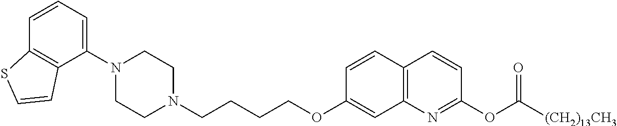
C1=CC2=C(C(N3CCN(CCCCOC4=CC5=C(C=C4)C=CC(OC([(CH2)13CH3])=O)=N5)CC3)=C1)C=CS2
